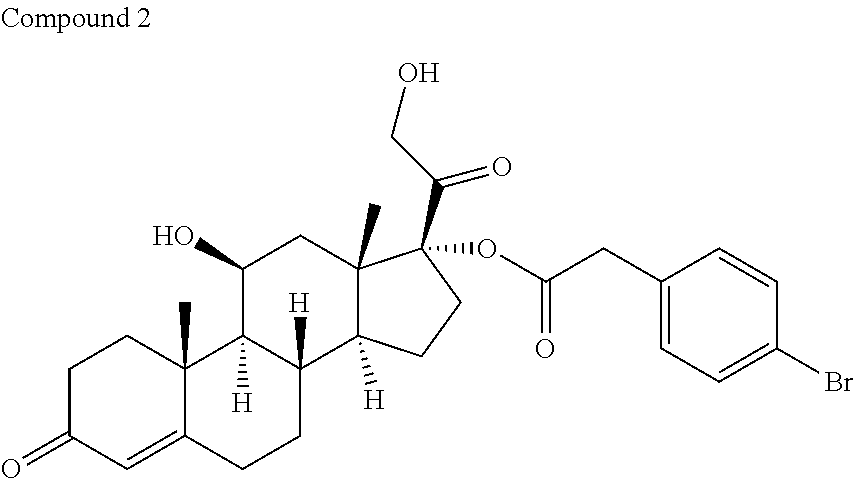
C1C(=O)C=C2C(C)(C1)C1([H])C([H])(CC2)C2([H])C(C)(CC1O)C(C(CO)=O)(OC(CC1=CC=C(Br)C=C1)=O)CC2
